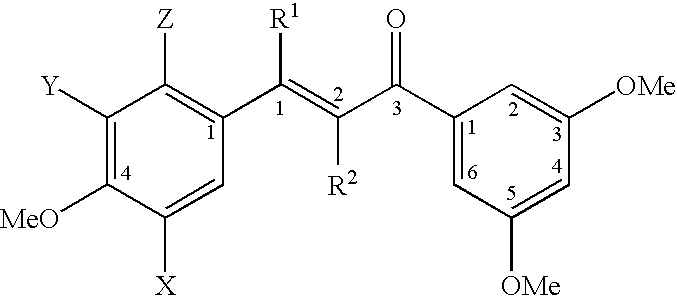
C1([Y])=C([MeO])C([X])=CC(C(=C(C(C2=CC([OMe])=CC([OMe])=C2)=O)[R2])[R1])=C1[Z]
